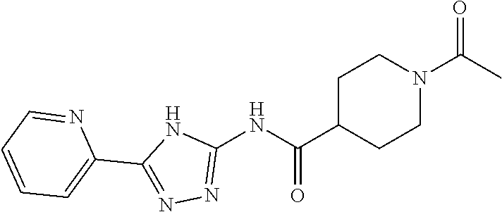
C1C(C(NC2=NN=C(C3=CC=CC=N3)N2)=O)CCN(C(C)=O)C1
